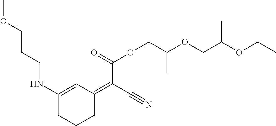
N(C1=CC(=C(C#N)C(=O)OCC(OCC(OCC)C)C)CCC1)CCCOC
